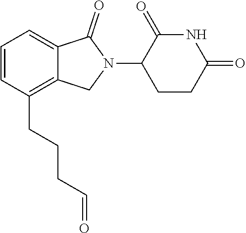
C1(=O)C(N2C(=O)C3=CC=CC(CCCC=O)=C3C2)CCC(=O)N1
